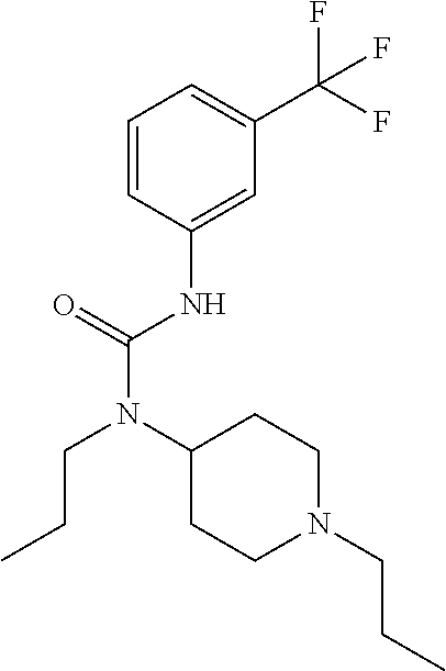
C1=CC(NC(N(CCC)C2CCN(CCC)CC2)=O)=CC(C(F)(F)F)=C1
